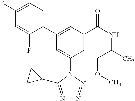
C1(C2=CC(C(NC(C)COC)=O)=CC(N3C(C4CC4)=NN=N3)=C2)=CC=C(F)C=C1F
